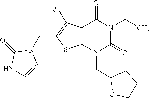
C12=C(N(CC3OCCC3)C(=O)N(CC)C1=O)SC(CN1C(=O)NC=C1)=C2C
